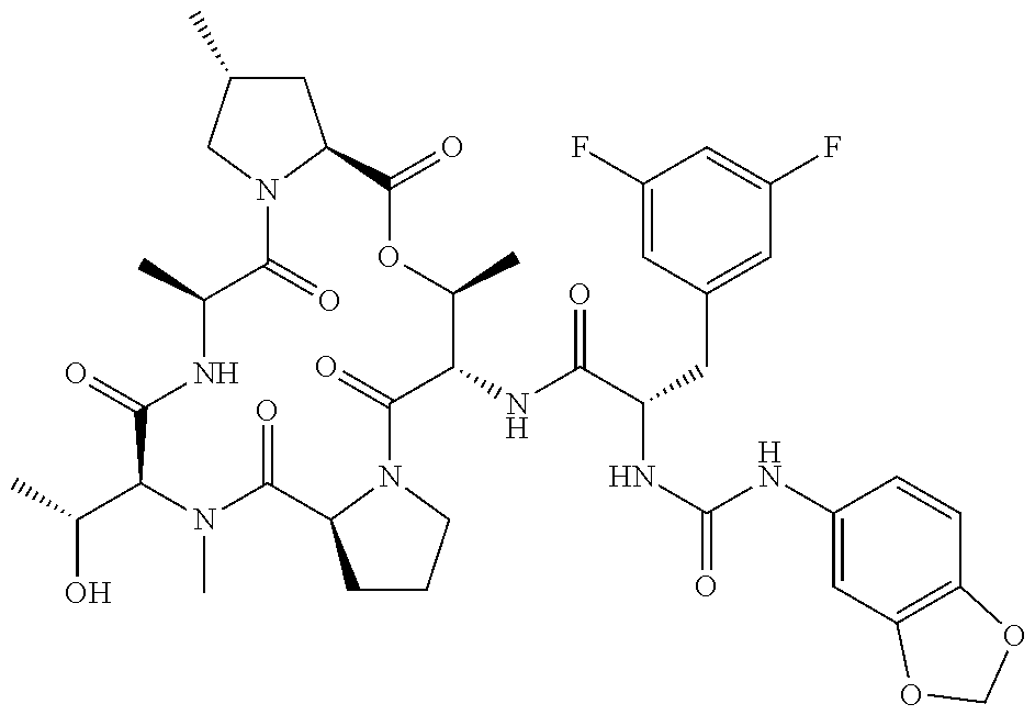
O=C1C(C(C)O)N(C)C(=O)C2CCCN2C(=O)C(NC(C(CC2=CC(F)=CC(F)=C2)NC(=O)NC2=CC3=C(C=C2)OCO3)=O)C(C)OC(=O)C2CC(C)CN2C(=O)C(C)N1
